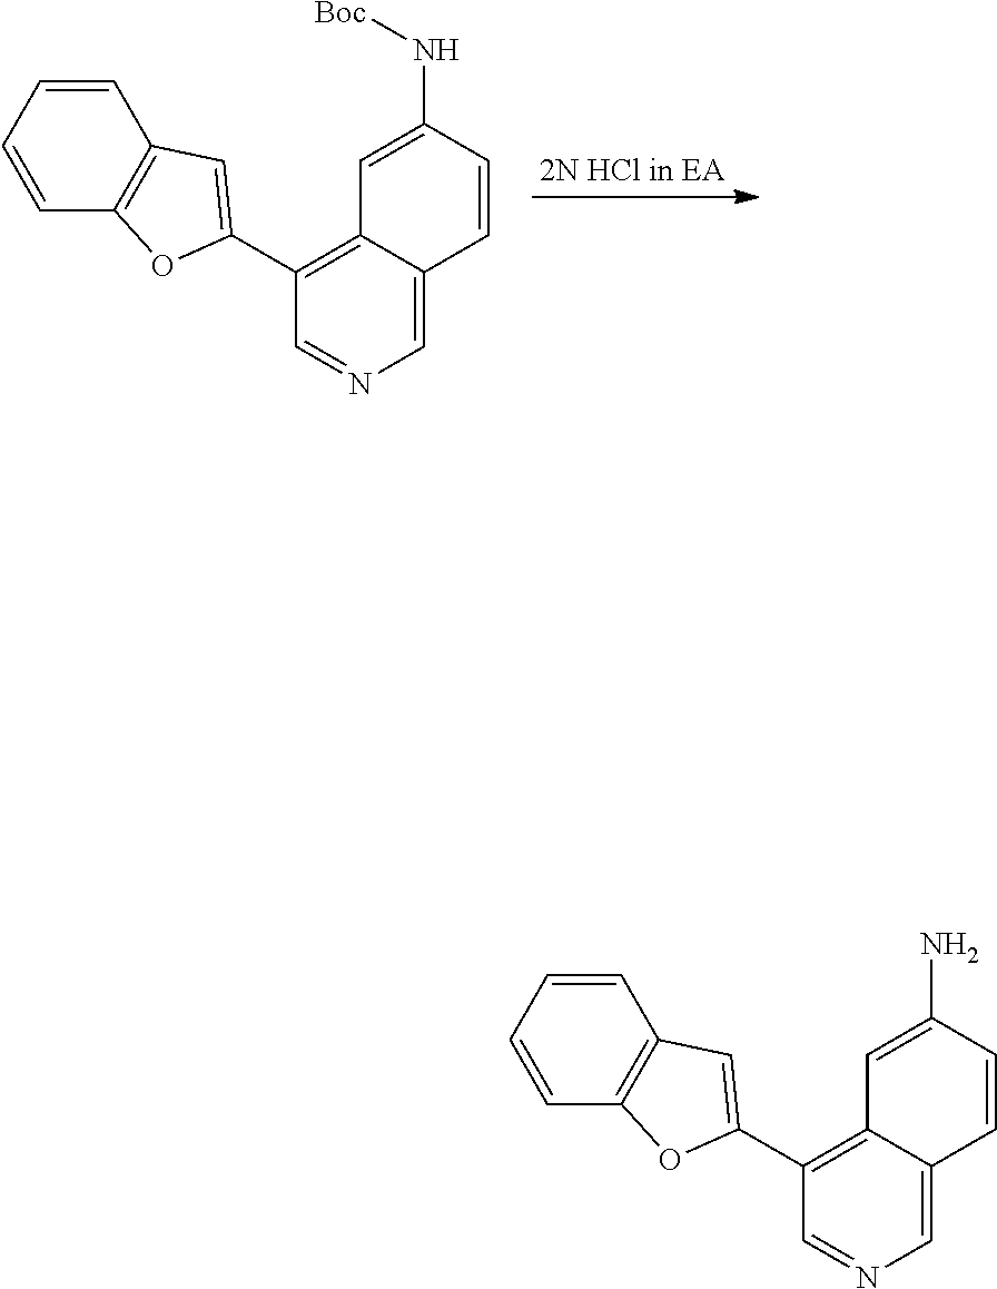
[2N HCl in EA].C1=C2C(=C(C3=CC4=C(C=CC=C4)O3)C=N1)C=C(N[Boc])C=C2.C1=C2C(=C(C3=CC4=C(C=CC=C4)O3)C=N1)C=C(N)C=C2
